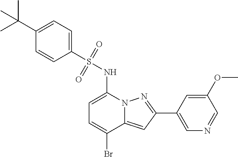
C1(C2=NN3C(=C2)C(Br)=CC=C3NS(=O)(=O)C2=CC=C(C(C)(C)C)C=C2)=CN=CC(OC)=C1
